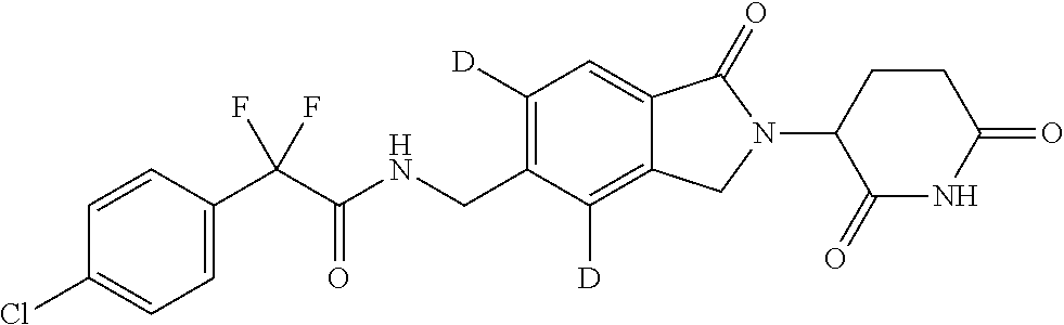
C1=CC(C(C(NCC2=C([D])C=C3C(=C2[D])CN(C2C(=O)NC(=O)CC2)C3=O)=O)(F)F)=CC=C1Cl
